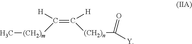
C(=C([(CH2)n]C([Y])=O)[H])([(CH2)m]C)[H]
